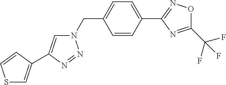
N1(CC2=CC=C(C3=NOC(C(F)(F)F)=N3)C=C2)C=C(C2=CSC=C2)N=N1
